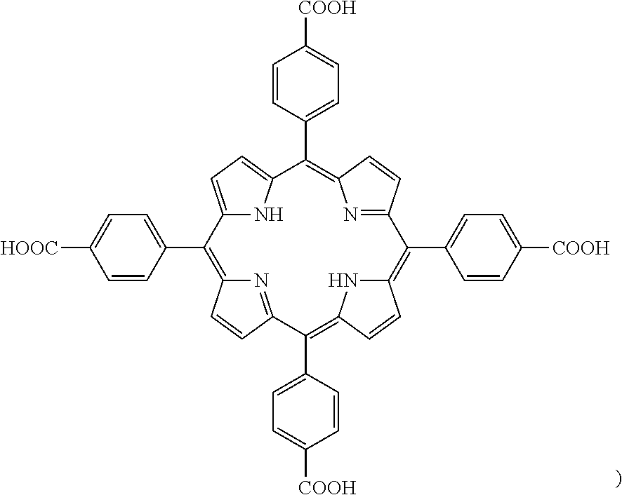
C1(C2=CC=C([COOH])C=C2)=C2N=C(C=C2)C(C2=CC=C([COOH])C=C2)=C2NC(=C(C3=CC=C([COOH])C=C3)C3=NC(=C(C4=CC=C([HOOC])C=C4)C4=CC=C1N4)C=C3)C=C2
